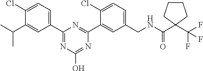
C1(CNC(C2(C(F)(F)F)CCCC2)=O)=CC=C(Cl)C(C2=NC(C3=CC=C(Cl)C(C(C)C)=C3)=NC(O)=N2)=C1
